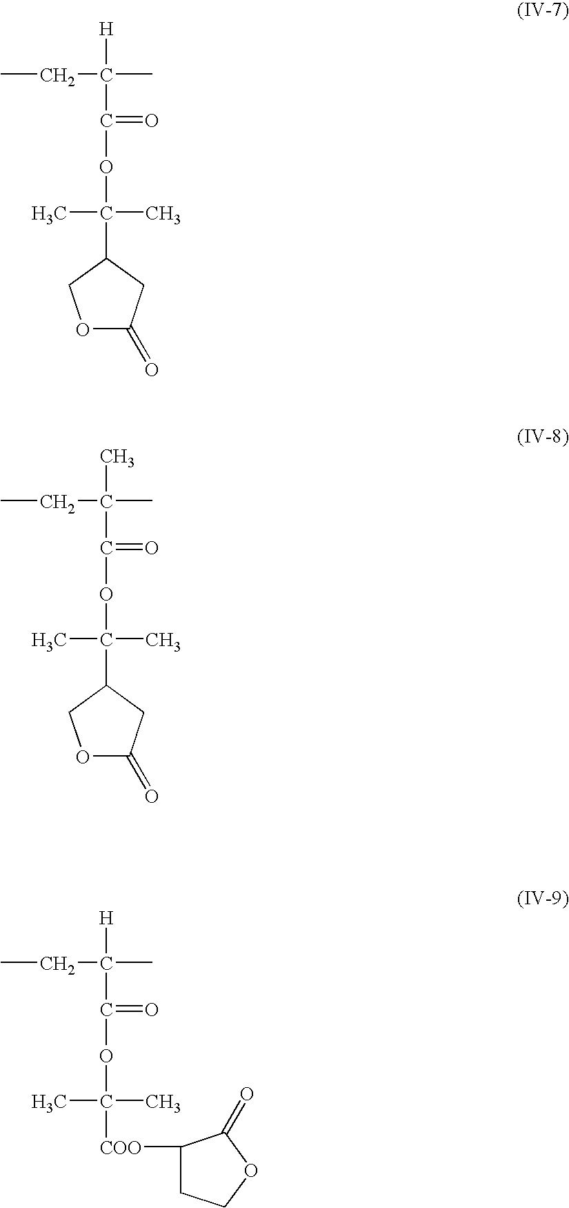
CCC([H])(C)C(OC(C)(C)C1COC(=O)C1)=O.CCC(C)(C)C(OC(C)(C)C1COC(=O)C1)=O.CCC([H])(C)C(OC(C)(C)[COO]C1CCOC1=O)=O
